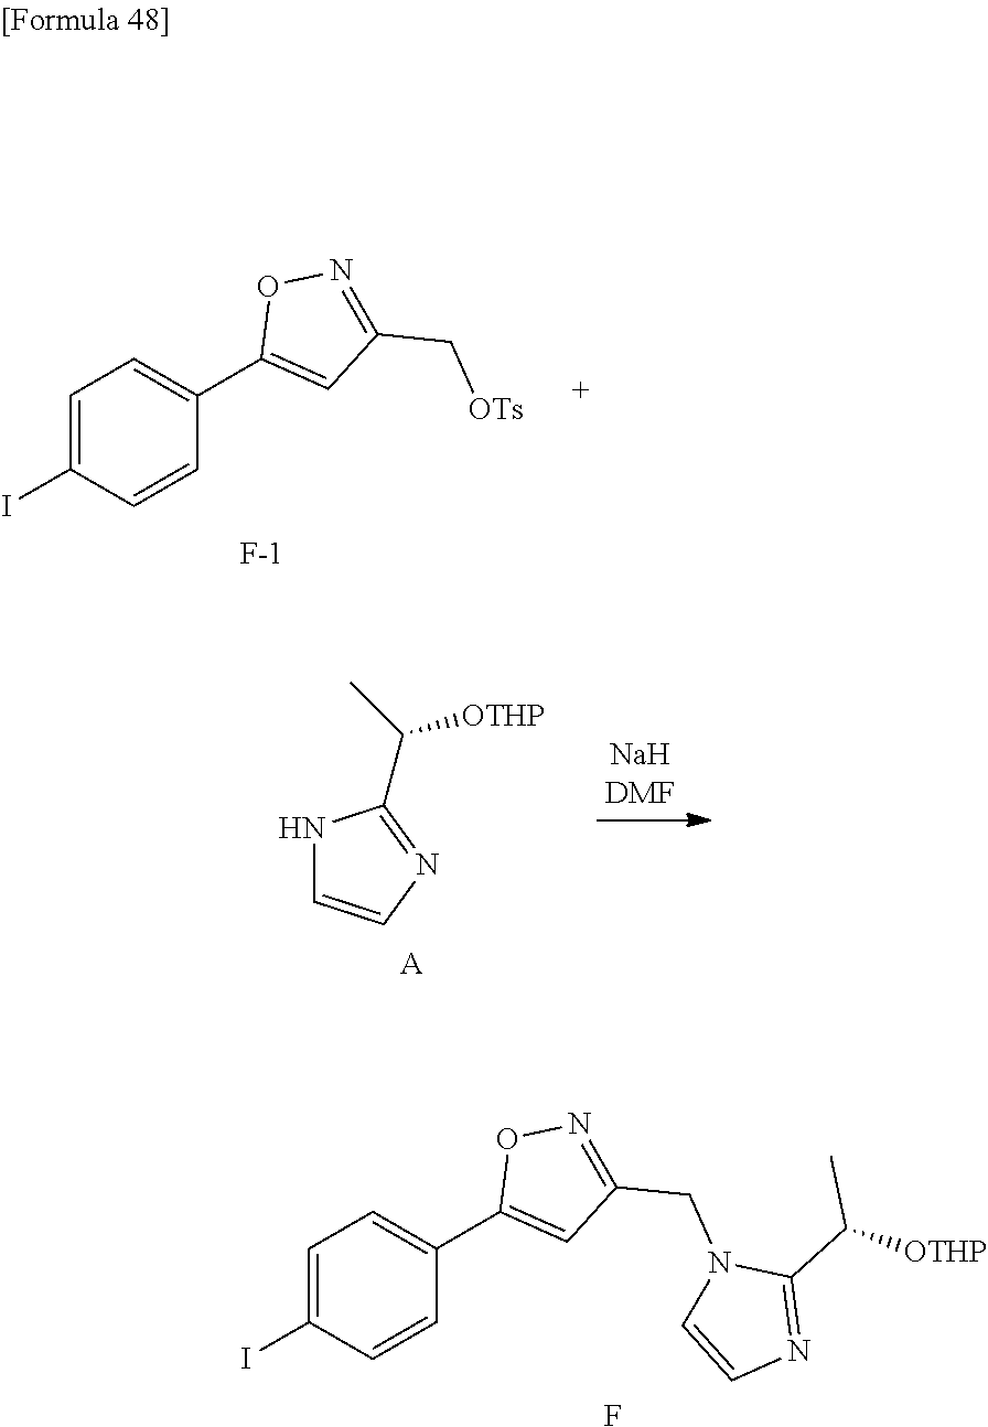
C1=C(I)C=CC(C2=CC(C[OTs])=NO2)=C1.[F-].N1C=CN=C1C(C)[OTHP].[A].C1=C(I)C=CC(C2=CC(CN3C=CN=C3C([OTHP])C)=NO2)=C1.F
